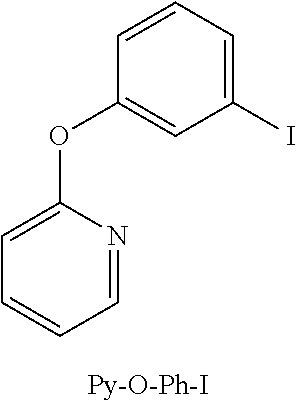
C1(I)=CC=CC(OC2=CC=CC=N2)=C1
